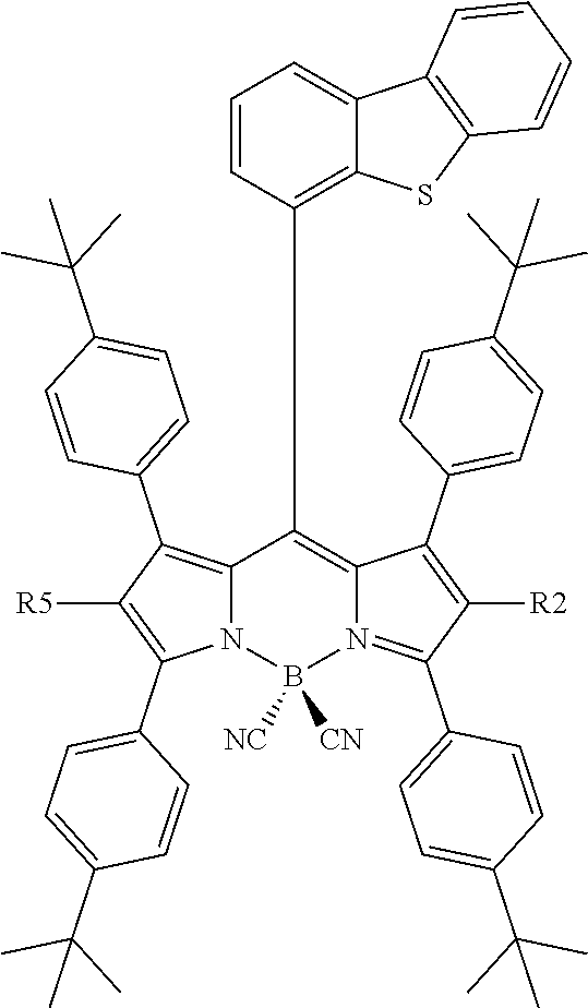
C12=C(C3=CC=C(C(C)(C)C)C=C3)C([R5])=C(C3=CC=C(C(C)(C)C)C=C3)N1B([NC])([CN])N1=C(C3=CC=C(C(C)(C)C)C=C3)C([R2])=C(C3=CC=C(C(C)(C)C)C=C3)C1=C2C1=C2C(=CC=C1)C1=C(S2)C=CC=C1
